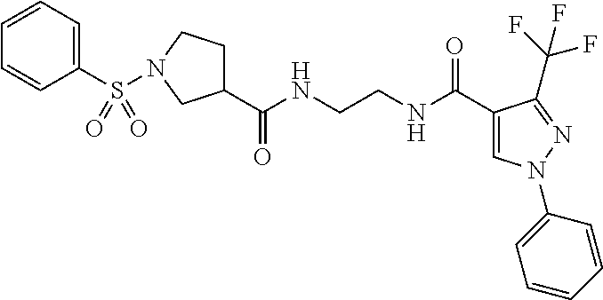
C1(C(NCCNC(C2=CN(C3=CC=CC=C3)N=C2C(F)(F)F)=O)=O)CCN(S(=O)(C2=CC=CC=C2)=O)C1
